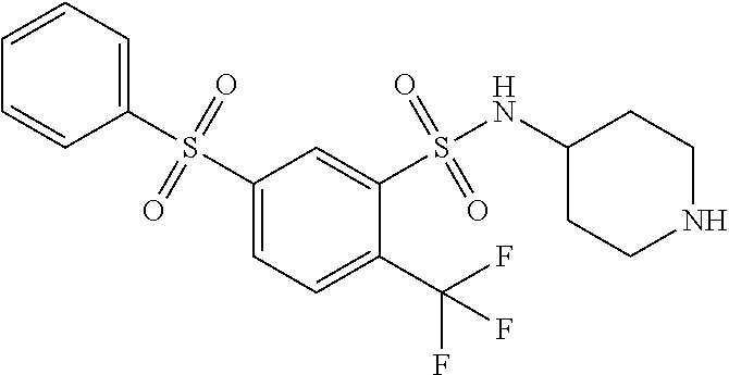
C1=CC=C(S(C2=CC=C(C(F)(F)F)C(S(NC3CCNCC3)(=O)=O)=C2)(=O)=O)C=C1
